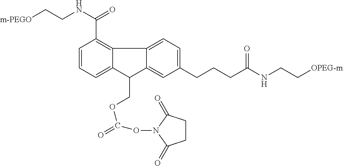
C12=CC=C(CCCC(NCC[OPEG-m])=O)C=C1C(COC(ON1C(=O)CCC1=O)=O)C1=CC=CC(C(NCC[m-PEGO])=O)=C21
